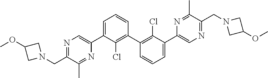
C1=C(C2=CN=C(CN3CC(OC)C3)C(C)=N2)C(Cl)=C(C2=C(Cl)C(C3=CN=C(CN4CC(OC)C4)C(C)=N3)=CC=C2)C=C1
